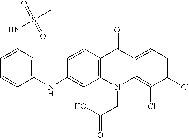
C12=C(N(CC(=O)O)C3=C(Cl)C(Cl)=CC=C3C1=O)C=C(NC1=CC(NS(C)(=O)=O)=CC=C1)C=C2
